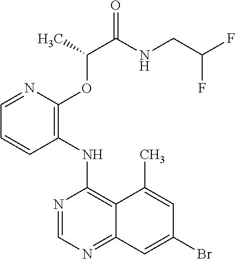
C1=CC(NC2=C3C(=NC=N2)C=C(Br)C=C3C)=C(OC(C)C(=O)NCC(F)F)N=C1
